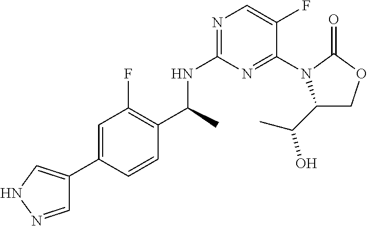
N1=C(NC(C)C2=C(F)C=C(C3=CNN=C3)C=C2)N=C(N2C(C(C)O)COC2=O)C(F)=C1
